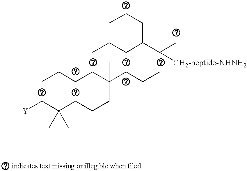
C(CC)C(C([CH2-peptide-NHNH2])C)C(C)CC.CCCCC(CCCC(C[Y])(C)C)(CCC)C
